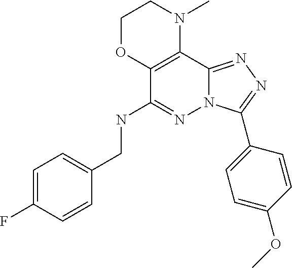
C1OC2=C(N(C)C1)C1=NN=C(C3=CC=C(OC)C=C3)N1N=C2NCC1=CC=C(F)C=C1
